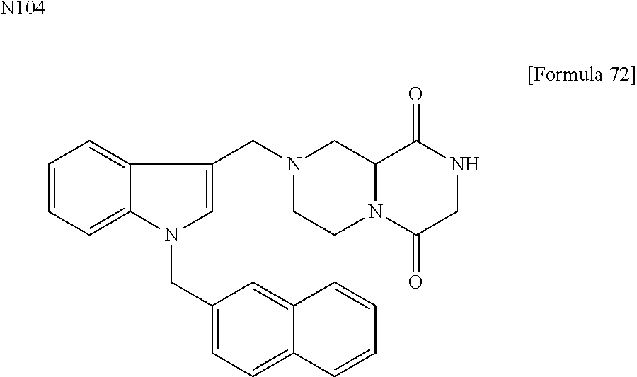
C1=CC=C2C(=C1)C(CN1CCN3C(C1)C(=O)NCC3=O)=CN2CC1=CC=C2C(=C1)C=CC=C2.[N104]
